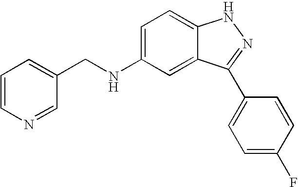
N(C1=CC=C2C(=C1)C(C1=CC=C(F)C=C1)=NN2)CC1=CC=CN=C1
